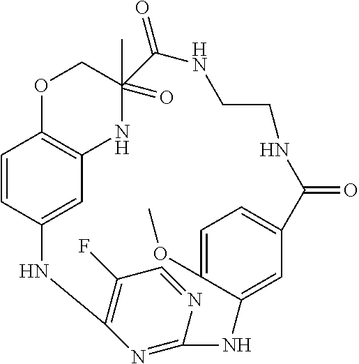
C1=CC2=CC3=C1OCC(=O)(C)(N3)C(=O)NCCNC(=O)C1=CC=C(OC)C(=C1)NC1=NC(=C(F)C=N1)N2
